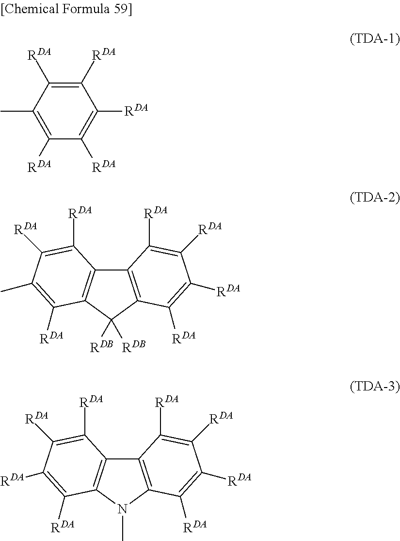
C12=C(C([RDB])([RDB])C3=C1C([RDA])=C([RDA])C([RDA])=C3[RDA])C([RDA])=C(C)C([RDA])=C2[RDA].C12=C(N(C)C3=C1C([RDA])=C([RDA])C([RDA])=C3[RDA])C([RDA])=C([RDA])C([RDA])=C2[RDA].C1([RDA])=C([RDA])C(C)=C([RDA])C([RDA])=C1[RDA]
